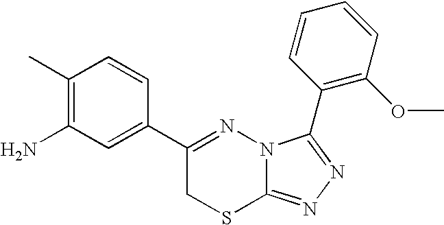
C1(N)=C(C)C=CC(C2=NN3C(=NN=C3C3=C(OC)C=CC=C3)SC2)=C1
